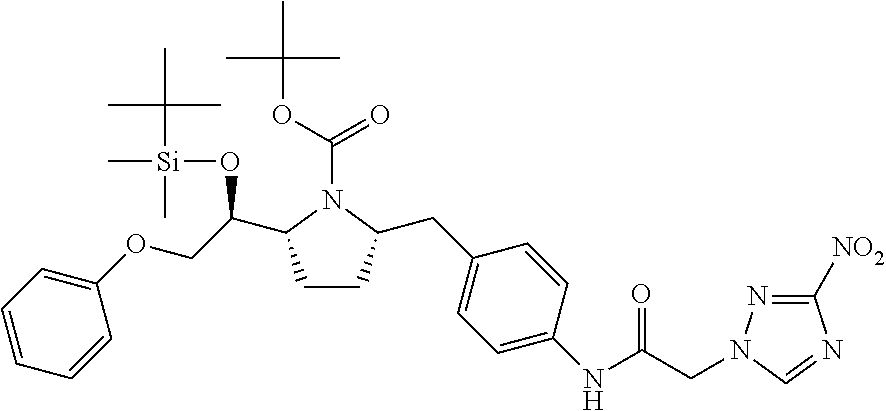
C1(OCC(C2CCC(CC3=CC=C(NC(=O)CN4N=C([NO2])N=C4)C=C3)N2C(OC(C)(C)C)=O)O[Si](C)(C(C)(C)C)C)=CC=CC=C1
